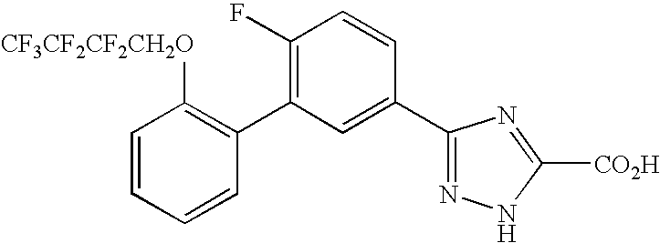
C1(C2=C(F)C=CC(C3=NNC([CO2H])=N3)=C2)=C([CF3CF2CF2CH2O])C=CC=C1
